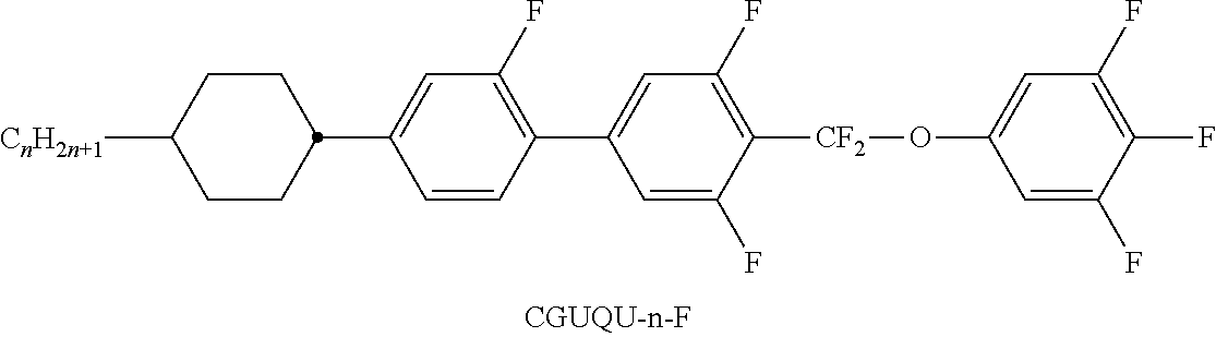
C1CC(C2=CC(F)=C(C3=CC(F)=C([CF2]OC4=CC(F)=C(F)C(F)=C4)C(F)=C3)C=C2)CCC1[CnH2n+1]
